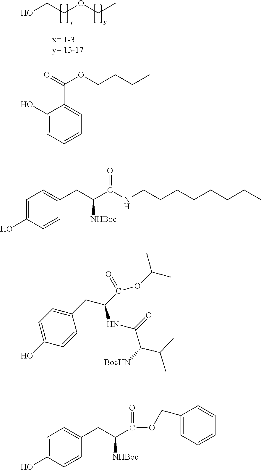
OCCOCC.C(OCCCC)(C1=CC=CC=C1O)=O.C1=C(O)C=CC(CC(C(NCCCCCCCC)=O)[NHBoc])=C1.C1=C(O)C=CC(CC(NC(=O)C(C(C)C)[BocHN])C(OC(C)C)=O)=C1.C1=C(O)C=CC(CC(C(OCC2=CC=CC=C2)=O)[NHBoc])=C1
